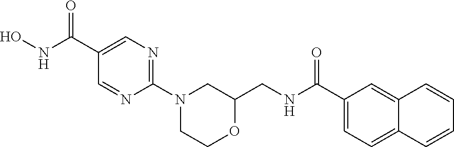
C1(C(=O)NO)=CN=C(N2CCOC(CNC(C3=CC=C4C(=C3)C=CC=C4)=O)C2)N=C1
